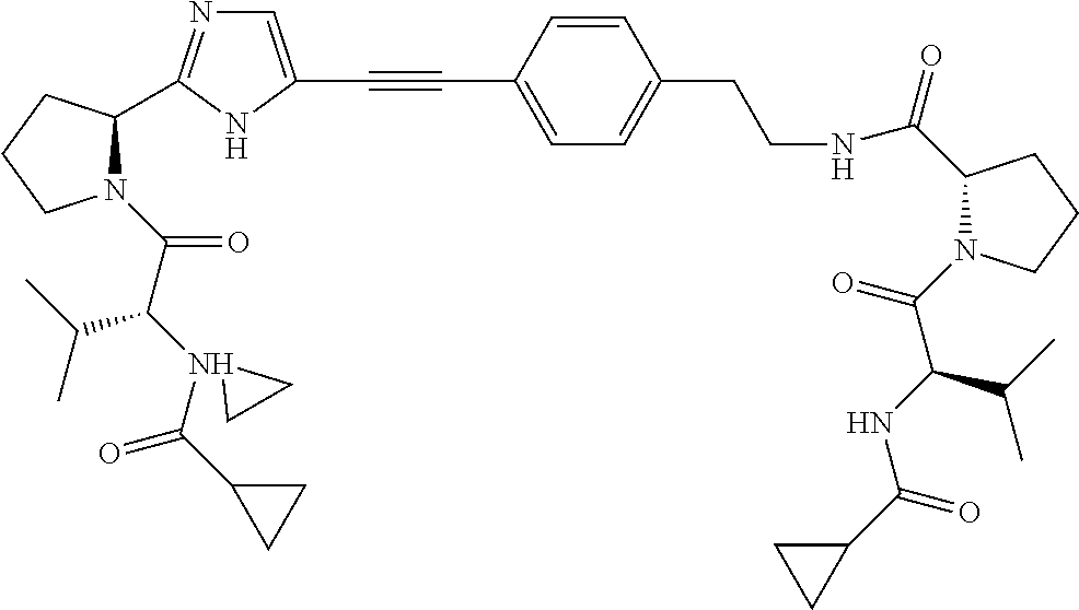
C1=C(C#CC2=CN=C(C3N(C(C(N4(C(C5CC5)=O)CC4)C(C)C)=O)CCC3)N2)C=CC(CCNC(=O)C2N(C(C(C(C)C)NC(C3CC3)=O)=O)CCC2)=C1
